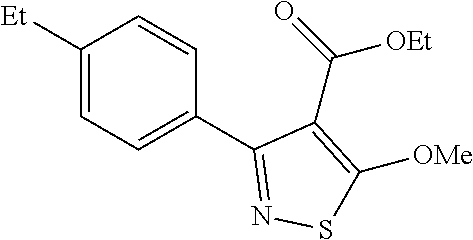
C1([Et])=CC=C(C2=NSC([OMe])=C2C(=O)[OEt])C=C1
